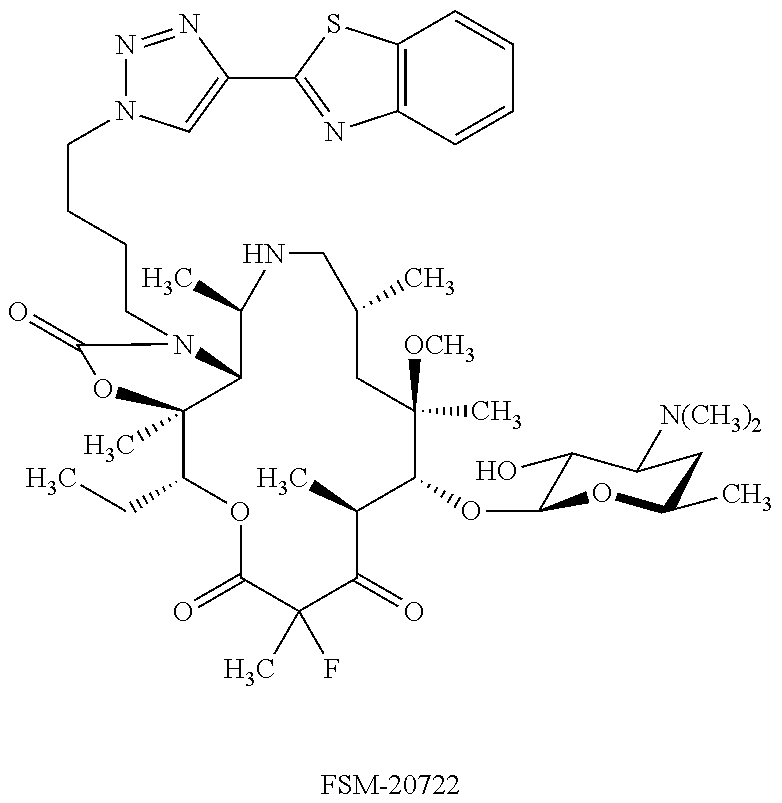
[FSM-20722].C1(CC)C2(C)C(N(CCCCN3N=NC(C4=NC5=C(S4)C=CC=C5)=C3)C(=O)O2)C(C)NCC(C)CC([OCH3])(C)C(OC2C(O)C([N(CH3)2])CC(C)O2)C(C)C(=O)C(C)(F)C(=O)O1
